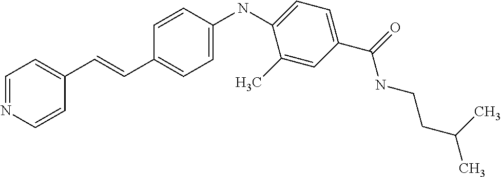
C1=NC=CC(C=CC2=CC=C(NC3=CC=C(C(NCCC(C)C)=O)C=C3C)C=C2)=C1
